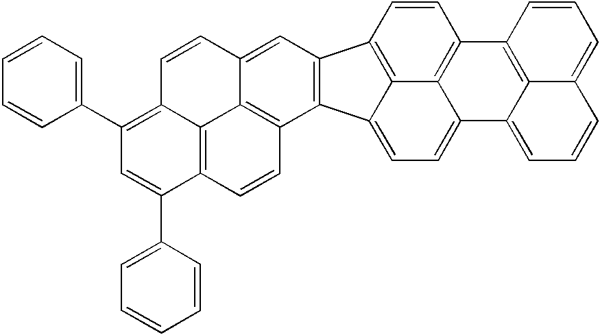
C1=CC2=C3C(=CC=C4C3=C1C1=C3C4=CC=CC3=CC=C1)C1=C2C=C2C3=C1C=CC1=C3C(=C(C3=CC=CC=C3)C=C1C1=CC=CC=C1)C=C2
